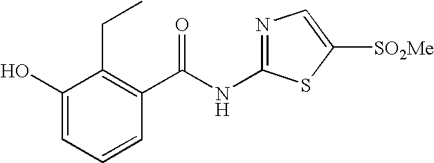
C1(O)=CC=CC(C(NC2=NC=C([SO2Me])S2)=O)=C1CC
